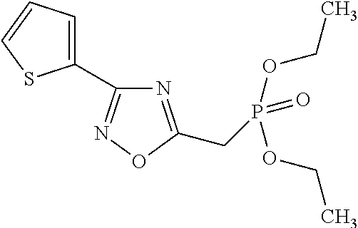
N1=C(CP(OCC)(=O)OCC)ON=C1C1=CC=CS1
